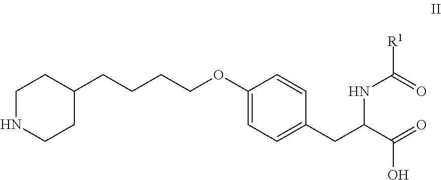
C1NCCC(CCCCOC2=CC=C(CC(C(=O)O)NC(=O)[R1])C=C2)C1
